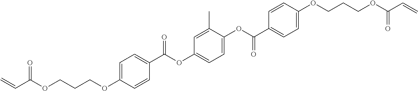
C1=C(OCCCOC(C=C)=O)C=CC(C(OC2=CC=C(OC(=O)C3=CC=C(OCCCOC(C=C)=O)C=C3)C(C)=C2)=O)=C1
